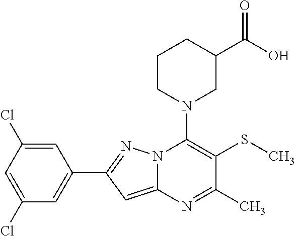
C1=C(Cl)C=C(Cl)C=C1C1=NN2C(=C1)N=C(C)C(SC)=C2N1CC(C(O)=O)CCC1
